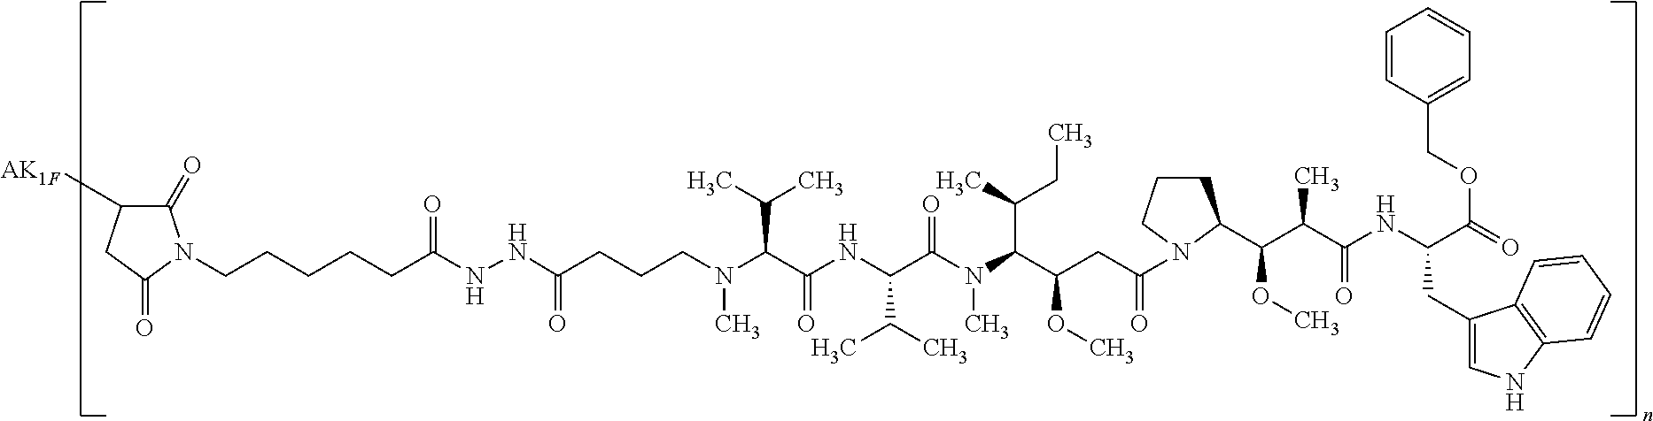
C1(=O)C([AK1F])CC(=O)N1CCCCCC(NNC(CCCN(C(C(NC(C(N(C(C(CC(=O)N1CCCC1C(C(C(NC(C(OCC1=CC=CC=C1)=O)CC1=CNC2=C1C=CC=C2)=O)C)OC)OC)C(CC)C)C)=O)C(C)C)=O)C(C)C)C)=O)=O
